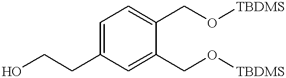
C1=C(CCO)C=C(CO[TBDMS])C(CO[TBDMS])=C1
